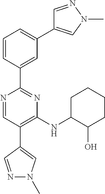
N1=CC(C2=CN(C)N=C2)=C(NC2CCCCC2O)N=C1C1=CC(C2=CN(C)N=C2)=CC=C1
